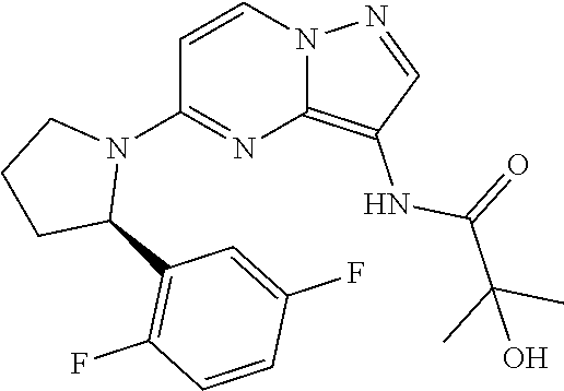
C1(N2CCCC2C2=C(F)C=CC(F)=C2)=NC2=C(NC(=O)C(C)(C)O)C=NN2C=C1
